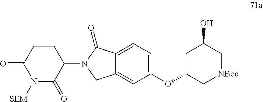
C1CC(=O)N([SEM])C(=O)C1N1CC2=CC(OC3C[NBoc]CC(O)C3)=CC=C2C1=O
